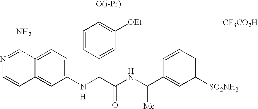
N1=C(N)C2=CC=C(NC(C(NC(C3=CC([SO2NH2])=CC=C3)[Me])=O)C3=CC([OEt])=C([O(i-Pr)])C=C3)C=C2C=C1.[H].[CF3CO2H]
